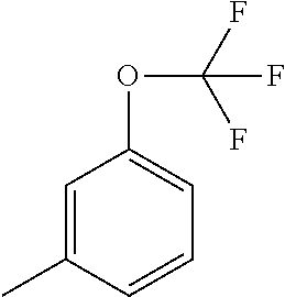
C1=C(C)C=CC=C1OC(F)(F)F
